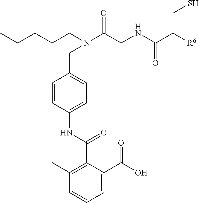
N(C(=O)CNC(C([R6])CS)=O)(CCCCC)CC1=CC=C(NC(=O)C2=C(C)C=CC=C2C(=O)O)C=C1
